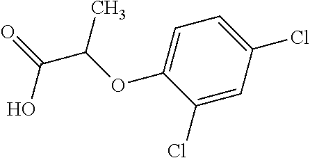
C1=C(OC(C)C(O)=O)C(Cl)=CC(Cl)=C1
